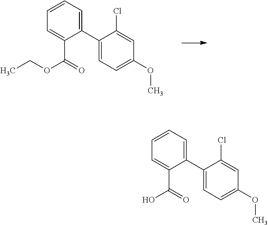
C1(C2=CC=C(OC)C=C2Cl)=CC=CC=C1C(OCC)=O.C1(C2=CC=C(OC)C=C2Cl)=CC=CC=C1C(O)=O
